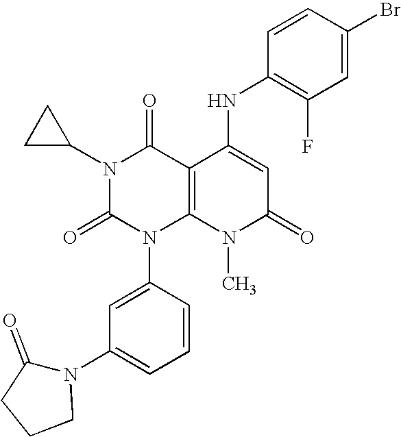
N1(C2CC2)C(=O)N(C2=CC(N3C(=O)CCC3)=CC=C2)C2=C(C1=O)C(NC1=C(F)C=C(Br)C=C1)=CC(=O)N2C
